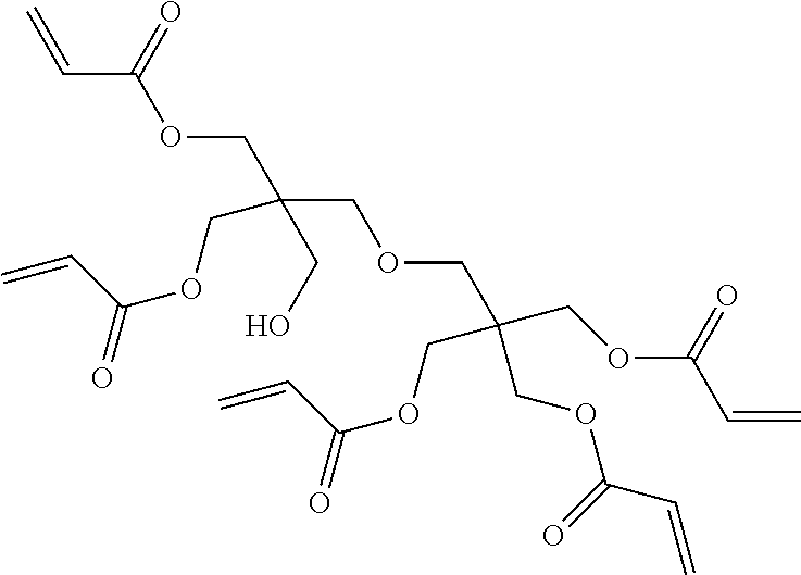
C=CC(OCC(COCC(COC(=O)C=C)(COC(=O)C=C)COC(C=C)=O)(CO)COC(=O)C=C)=O
